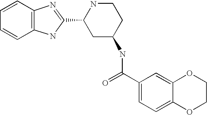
C1=CC2=C(C=C1)NC(C1CC(NC(C3=CC=C4C(=C3)OCCO4)=O)CCN1)=N2
